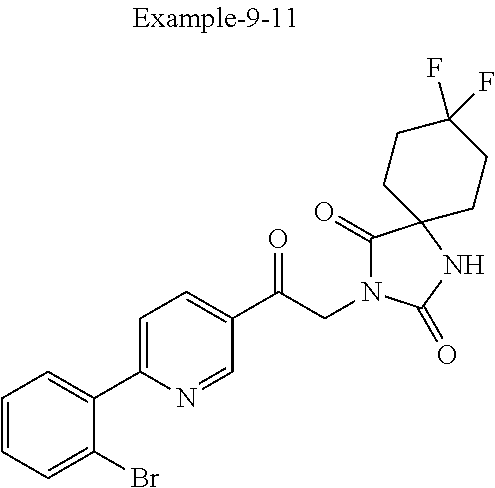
C1=CC=C(Br)C(C2=CC=C(C(CN3C(=O)C4(NC3=O)CCC(F)(F)CC4)=O)C=N2)=C1
